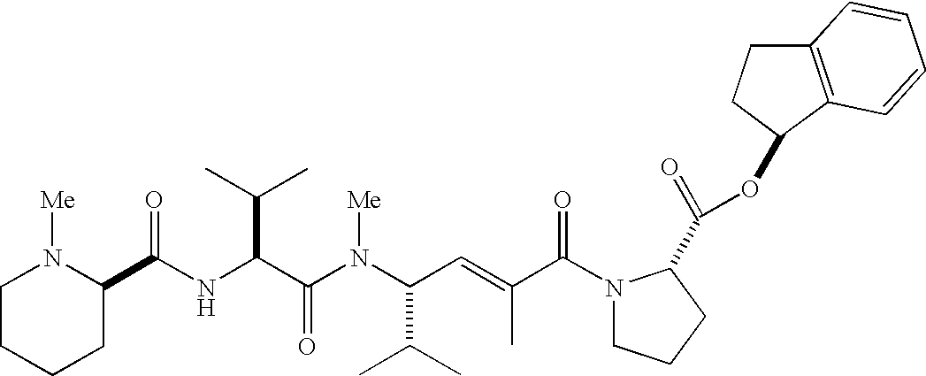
N(C(C(N(C(C(C)C)C=C(C)C(N1CCCC1C(OC1CCC2=C1C=CC=C2)=O)=O)[Me])=O)C(C)C)C(=O)C1N([Me])CCCC1
